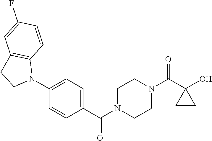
OC1(C(N2CCN(C(=O)C3=CC=C(N4C5=C(CC4)C=C(F)C=C5)C=C3)CC2)=O)CC1
